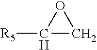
[R5]C1CO1
